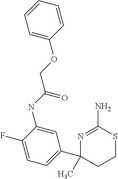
N(C1=CC(C2(C)CCSC(N)=N2)=CC=C1F)C(COC1=CC=CC=C1)=O
